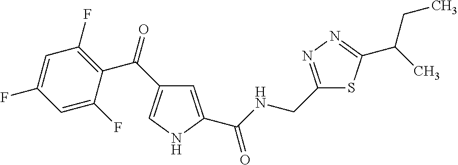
C1=C(C(NCC2=NN=C(C(C)CC)S2)=O)NC=C1C(=O)C1=C(F)C=C(F)C=C1F
